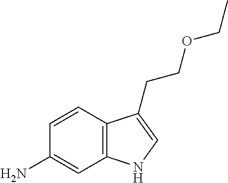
C1(N)=CC2=C(C=C1)C(CCOCC)=CN2
